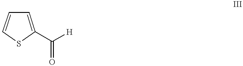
S1C(C([H])=O)=CC=C1
